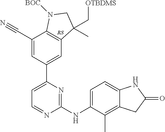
C1(C#N)=CC(C2=CC=NC(NC3=CC=C4C(=C3C)CC(=O)N4)=N2)=CC2=C1N([BOC])CC2(C)C[OTBDMS]
